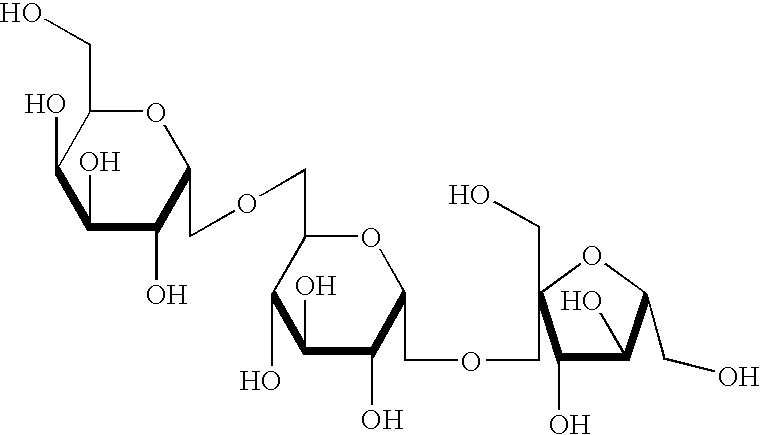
C1(O)C(O)C(COCC2C(O)C(O)C(O)C(COCC3(CO)C(O)C(O)C(CO)O3)O2)OC(CO)C1O
